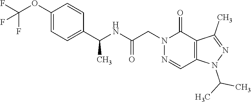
C1(OC(F)(F)F)=CC=C(C(NC(CN2N=CC3=C(C2=O)C(C)=NN3C(C)C)=O)C)C=C1
